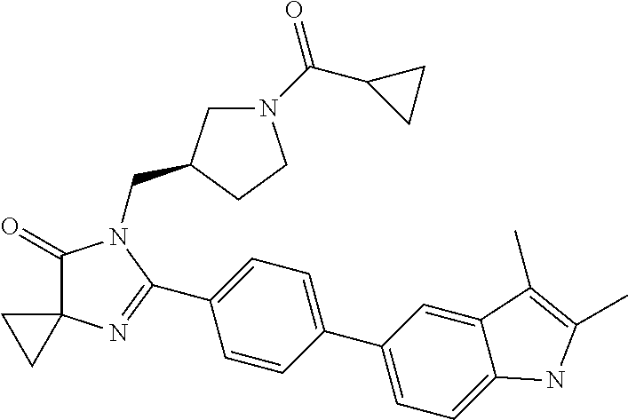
C1(=O)C2(N=C(C3=CC=C(C4=CC=C5C(=C4)C(C)=C(C)N5)C=C3)N1CC1CN(C(C3CC3)=O)CC1)CC2
